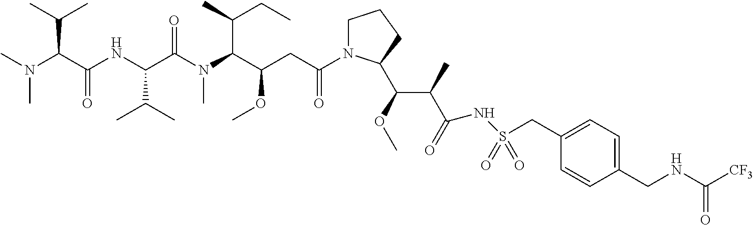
C1N(C(CC(C(N(C(C(NC(C(N(C)C)C(C)C)=O)C(C)C)=O)C)C(C)CC)OC)=O)C(C(C(C(=O)NS(CC2=CC=C(CNC([CF3])=O)C=C2)(=O)=O)C)OC)CC1
